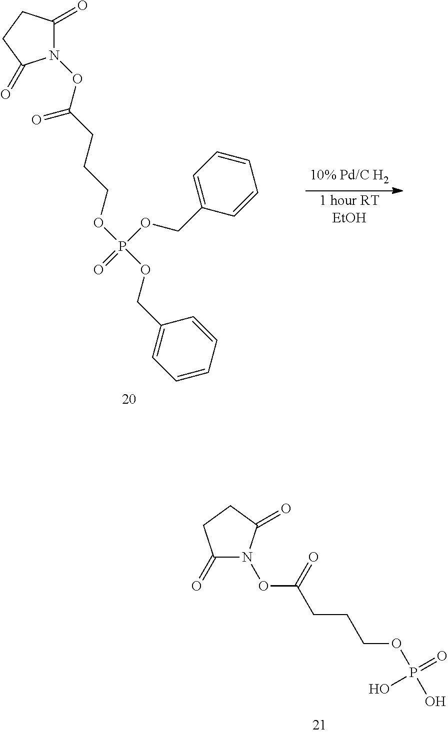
N1(OC(CCCOP(OCC2=CC=CC=C2)(OCC2=CC=CC=C2)=O)=O)C(=O)CCC1=O.C1(=O)N(OC(CCCOP(O)(=O)O)=O)C(=O)CC1
